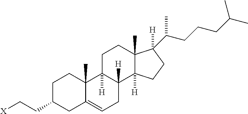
C1C(CC[X])CC2=CCC3([H])C([H])(C2(C)C1)CCC1(C)C3([H])CCC1(C(CCCC(C)C)C)[H]
